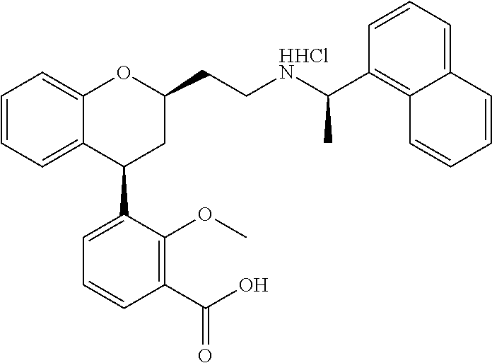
C1=CC=C2C(=C1)OC(CC[HHClN]C(C1=C3C(=CC=C1)C=CC=C3)C)CC2C1=CC=CC(C(O)=O)=C1OC
